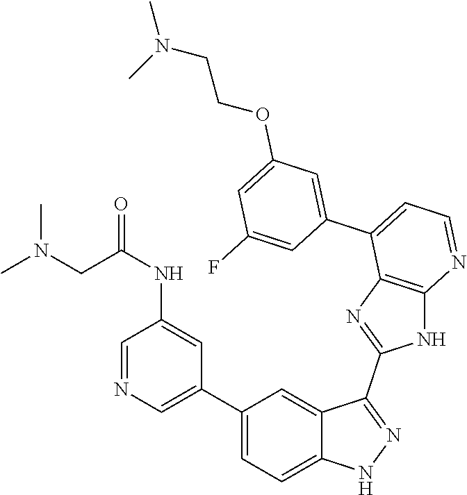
C1(C2=CC=C3C(=C2)C(C2=NC4=C(N2)N=CC=C4C2=CC(OCCN(C)C)=CC(F)=C2)=NN3)=CN=CC(NC(=O)CN(C)C)=C1
